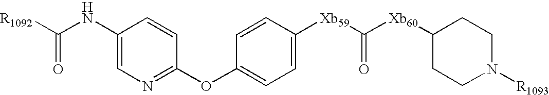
C1=C(NC([R1092])=O)C=CC(OC2=CC=C([Xb59]C([Xb60]C3CCN([R1093])CC3)=O)C=C2)=N1
